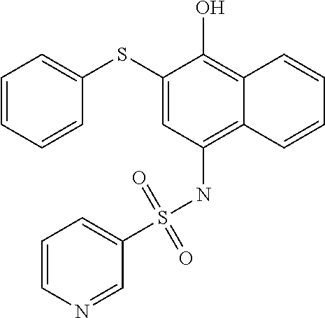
C1(SC2=CC=CC=C2)=CC(NS(C2=CC=CN=C2)(=O)=O)=C2C(=C1O)C=CC=C2
